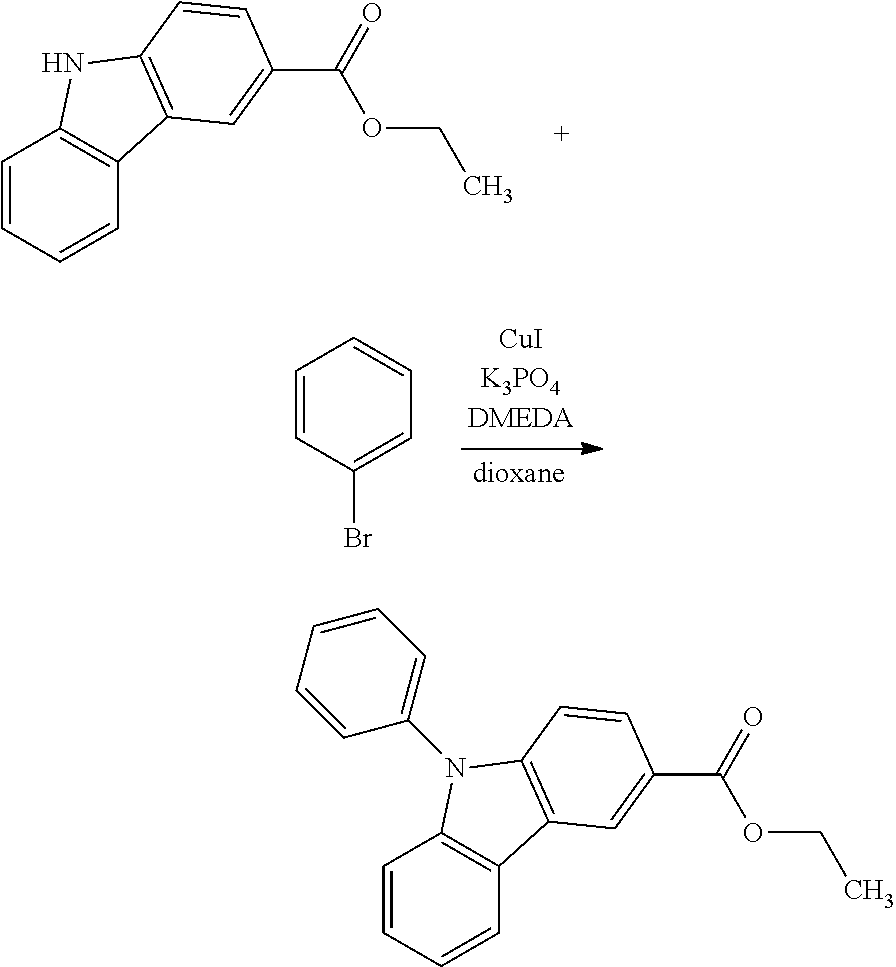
C1=CC=CC2=C1NC1=C2C=C(C(=O)OCC)C=C1.C1=CC(Br)=CC=C1.C1=CC=CC2=C1N(C1=CC=CC=C1)C1=C2C=C(C(=O)OCC)C=C1
